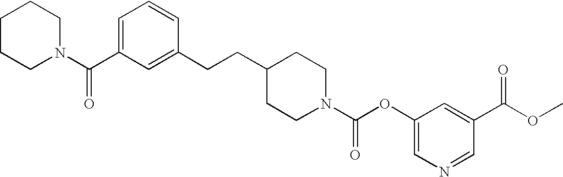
N1(C(OC2=CN=CC(C(OC)=O)=C2)=O)CCC(CCC2=CC(C(N3CCCCC3)=O)=CC=C2)CC1
